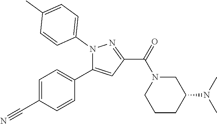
C1=C(C#N)C=CC(C2=CC(C(N3CC(N(C)C)CCC3)=O)=NN2C2=CC=C(C)C=C2)=C1
